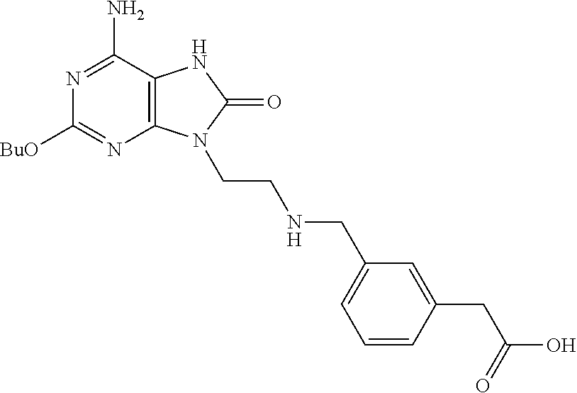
C1([BuO])=NC2=C(C(N)=N1)NC(=O)N2CCNCC1=CC=CC(CC(O)=O)=C1
